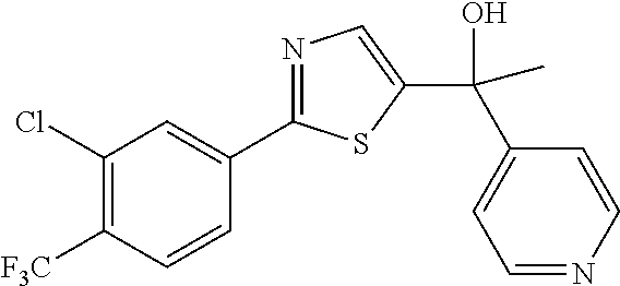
C1(Cl)=C([F3C])C=CC(C2=NC=C(C(O)(C3=CC=NC=C3)C)S2)=C1
